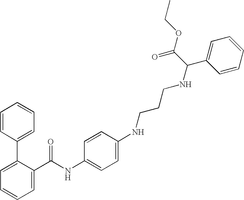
C1=C(C(NC2=CC=C(NCCCNC(C3=CC=CC=C3)C(OCC)=O)C=C2)=O)C(C2=CC=CC=C2)=CC=C1
